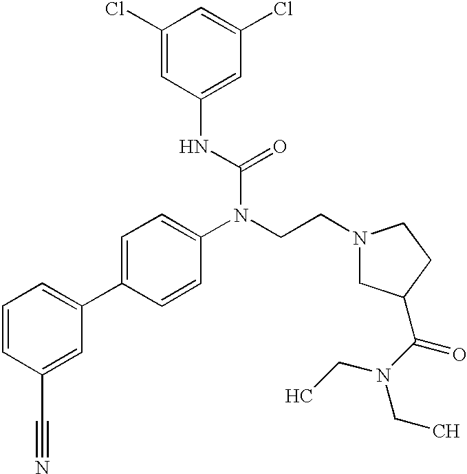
C1=CC(C#N)=CC(C2=CC=C(N(CCN3CC(C(N(CC)CC)=O)CC3)C(=O)NC3=CC(Cl)=CC(Cl)=C3)C=C2)=C1
